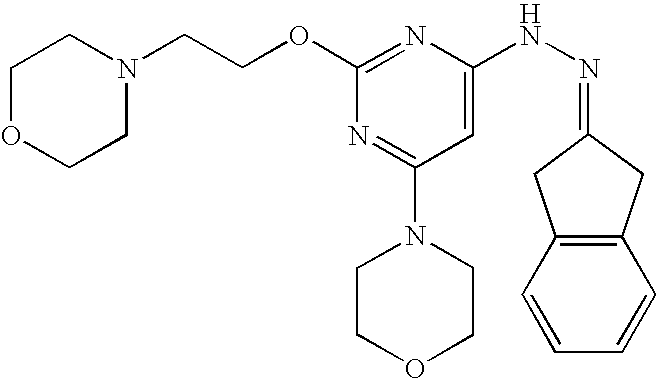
N(NC1=CC(N2CCOCC2)=NC(OCCN2CCOCC2)=N1)=C1CC2=C(C1)C=CC=C2
